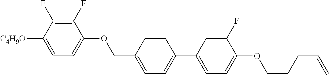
C1(F)=C(F)C([C4H9O])=CC=C1OCC1=CC=C(C2=CC=C(OCCCC=C)C(F)=C2)C=C1
